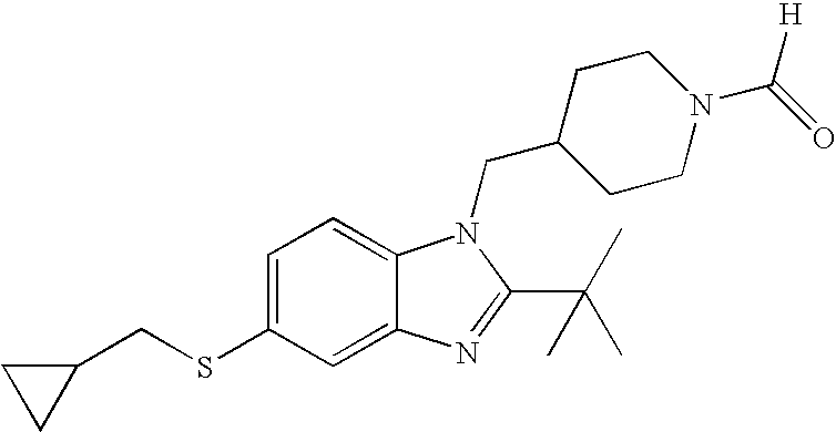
C12=CC(SCC3CC3)=CC=C1N(CC1CCN(C([H])=O)CC1)C(C(C)(C)C)=N2
